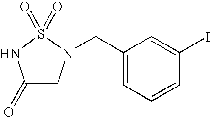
C1(=O)CN(CC2=CC=CC(I)=C2)S(=O)(=O)N1
